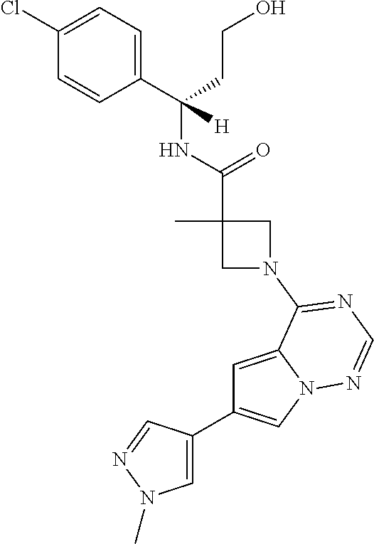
C1=C(C2=CN3C(=C2)C(N2CC(C)(C(NC(C4=CC=C(Cl)C=C4)(CCO)[H])=O)C2)=NC=N3)C=NN1C
